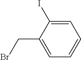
C1(CBr)=CC=CC=C1I
